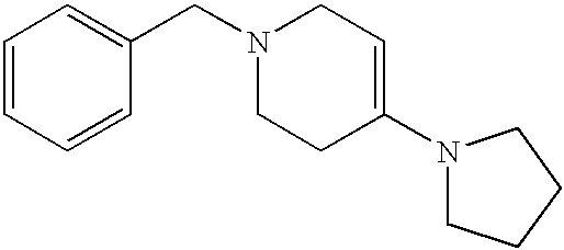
C1=CC=CC(CN2CCC(N3CCCC3)=CC2)=C1
